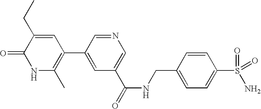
C1(=O)NC(C)=C(C2=CC(C(=O)NCC3=CC=C(S(=O)(=O)N)C=C3)=CN=C2)C=C1CC
